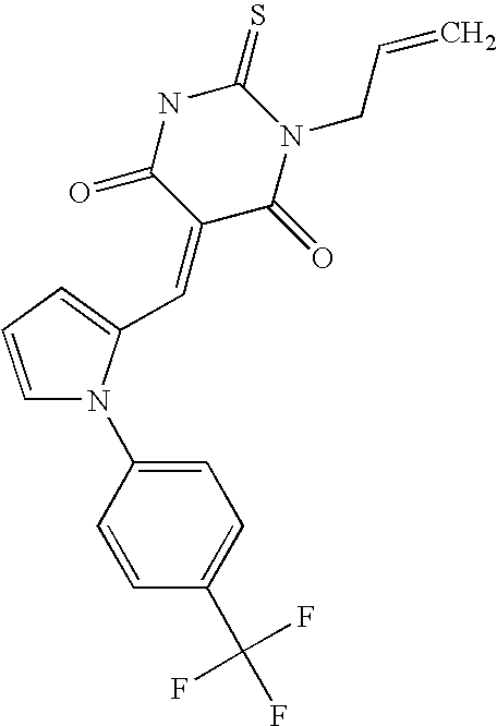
C1=CC=C(C=C2C(=O)N(CC=C)C(=S)NC2=O)N1C1=CC=C(C(F)(F)F)C=C1
